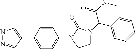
C1=CC(C2=CNN=C2)=CC=C1N1CCN(C(C(NC)=O)C2=CC=CC=C2)C1=O
